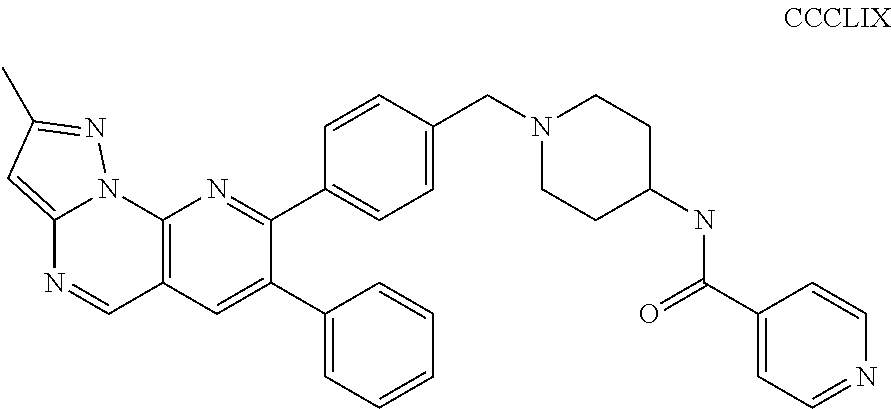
C12=C(C=C(C3=CC=CC=C3)C(C3=CC=C(CN4CCC(NC(C5=CC=NC=C5)=O)CC4)C=C3)=N1)C=NC1=CC(C)=NN21
